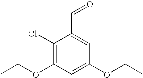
C1(Cl)=C(OCC)C=C(OCC)C=C1C=O
